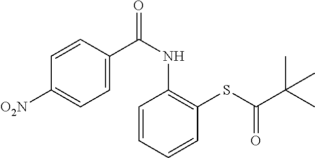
C1=CC(C(NC2=C(SC(C(C)(C)C)=O)C=CC=C2)=O)=CC=C1[O2N]
